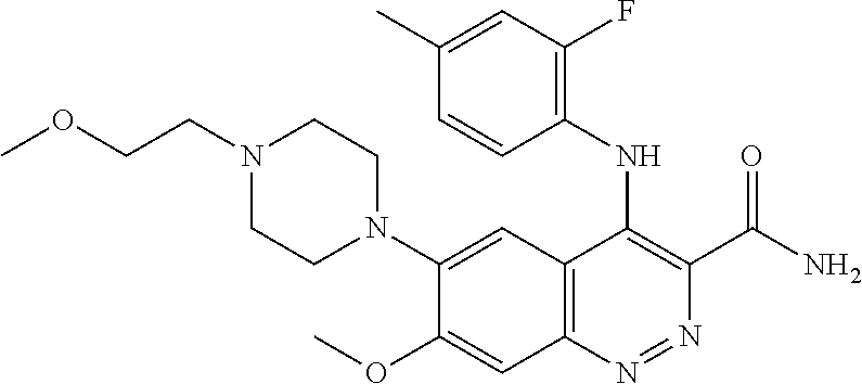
C(N)(C1=C(NC2=C(F)C=C(C)C=C2)C2=C(N=N1)C=C(OC)C(N1CCN(CCOC)CC1)=C2)=O
